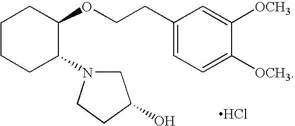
C1CCC(N2CC(O)CC2)C(OCCC2=CC=C([OCH3])C([OCH3])=C2)C1.Cl
